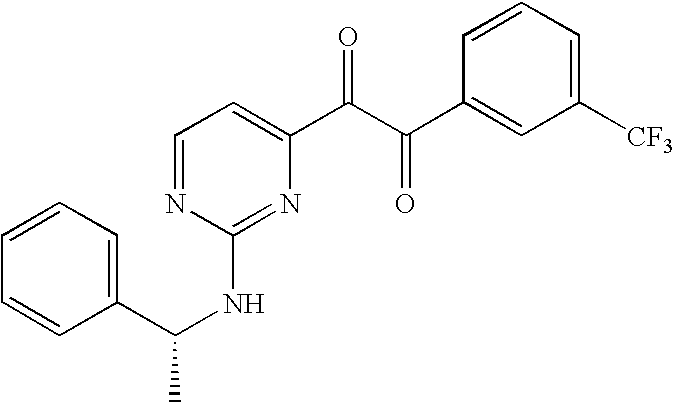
C1=NC(NC(C2=CC=CC=C2)C)=NC(C(C(C2=CC([CF3])=CC=C2)=O)=O)=C1
